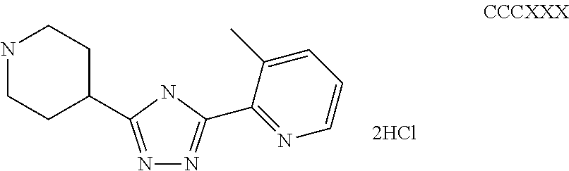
N1=C(C2CCNCC2)NC(C2=NC=CC=C2C)=N1
